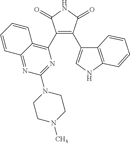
C12=C(C3=C(C4=CNC5=C4C=CC=C5)C(=O)NC3=O)N=C(N3CCN(C)CC3)N=C1C=CC=C2
